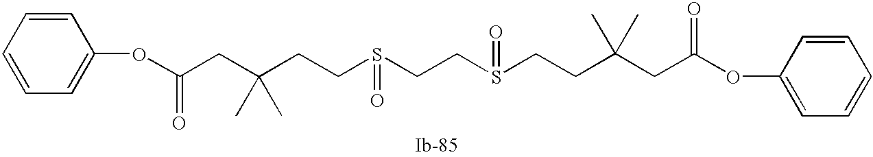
C(CC(CCS(CCS(CCC(CC(OC1=CC=CC=C1)=O)(C)C)=O)=O)(C)C)(OC1=CC=CC=C1)=O
